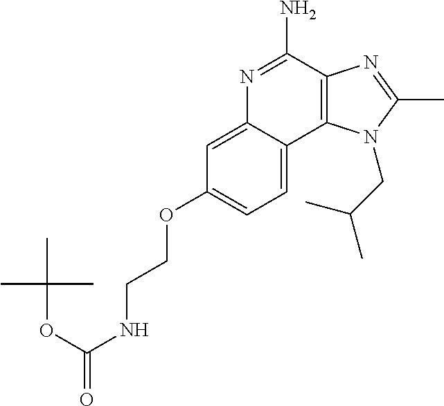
N1=C(N)C2=C(C3=CC=C(OCCNC(=O)OC(C)(C)C)C=C13)N(CC(C)C)C(C)=N2
